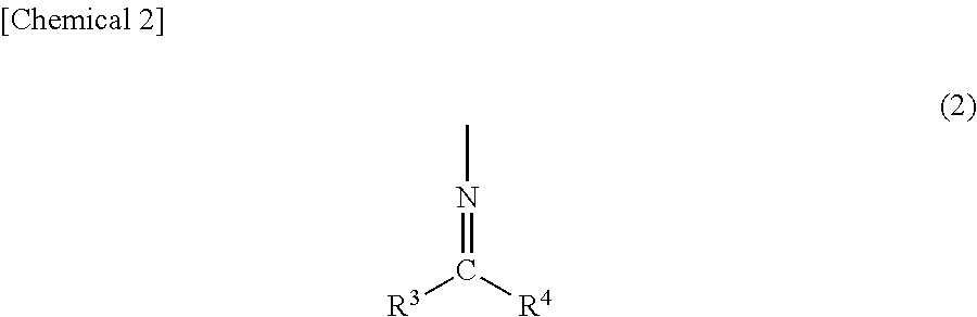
N(=C([R4])[R3])C
